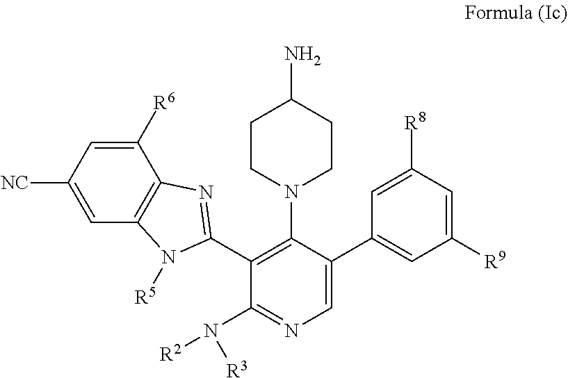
C1([R6])=CC([NC])=CC2=C1N=C(C1=C(N3CCC(N)CC3)C(C3=CC([R9])=CC([R8])=C3)=CN=C1N([R2])[R3])N2[R5]
